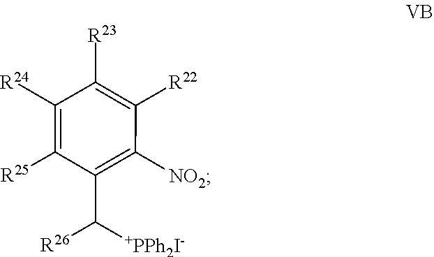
C1([NO2])=C(C([+PPh2I-])[R26])C([R25])=C([R24])C([R23])=C1[R22]
